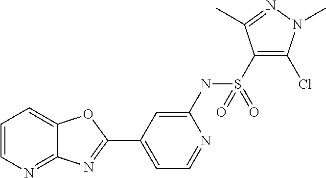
C1=CN=C2C(=C1)OC(C1=CC=NC(NS(C3=C(Cl)N(C)N=C3C)(=O)=O)=C1)=N2
